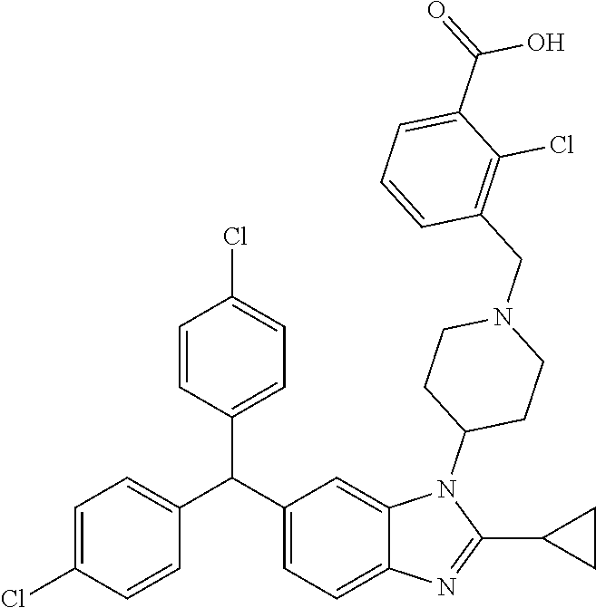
C1(C(C2=CC=C3C(=C2)N(C2CCN(CC4=C(Cl)C(C(=O)O)=CC=C4)CC2)C(C2CC2)=N3)C2=CC=C(Cl)C=C2)=CC=C(Cl)C=C1
